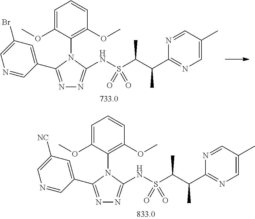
N1=C(C2=CC(Br)=CN=C2)N(C2=C(OC)C=CC=C2OC)C(NS(C(C(C2=NC=C(C)C=N2)C)C)(=O)=O)=N1.N1=C(C2=CC([NC])=CN=C2)N(C2=C(OC)C=CC=C2OC)C(NS(C(C(C2=NC=C(C)C=N2)C)C)(=O)=O)=N1
